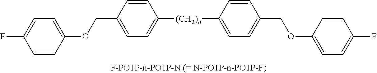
[(CH2)n](C1=CC=C(COC2=CC=C(F)C=C2)C=C1)C1=CC=C(COC2=CC=C(F)C=C2)C=C1
